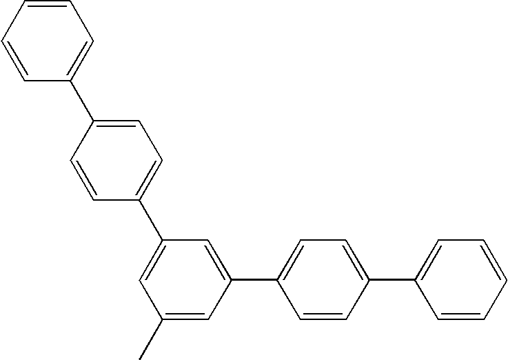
C1(C2=CC=C(C3=CC=CC=C3)C=C2)=CC(C)=CC(C2=CC=C(C3=CC=CC=C3)C=C2)=C1
